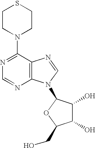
C1(N2CCSCC2)=NC=NC2=C1N=CN2C1C(O)C(O)C(CO)O1
